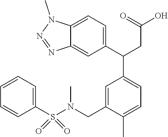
C12=CC=C(C(CC(=O)O)C3=CC=C(C)C(CN(S(C4=CC=CC=C4)(=O)=O)C)=C3)C=C1N=NN2C
